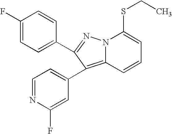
C1(F)=CC=C(C2=NN3C(=C2C2=CC=NC(F)=C2)C=CC=C3SCC)C=C1
